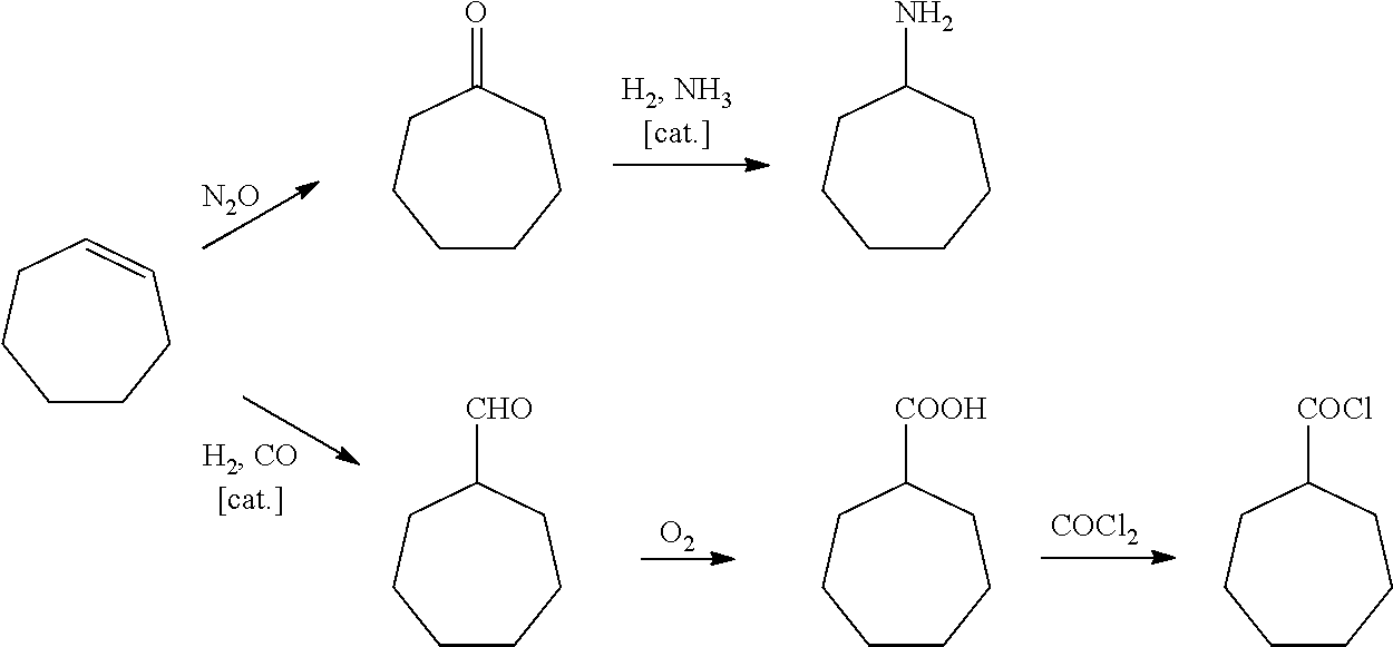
[N2O].[O2].[COCl2].C1CCC=CCC1.C1CCCC(=O)CC1.C1CCCC([CHO])CC1.C1CCCC(N)CC1.C1CCCC([COOH])CC1.C1CCCC([COCl])CC1
